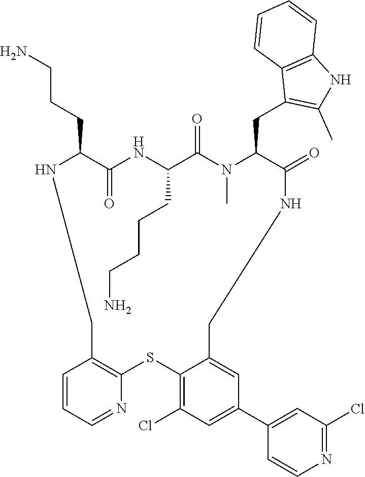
N1C(CCCN)C(=O)NC(CCCCN)C(=O)N(C)C(CC2=C(C)NC3=C2C=CC=C3)C(=O)NCC2=CC(C3=CC(Cl)=NC=C3)=CC(Cl)=C2SC2=C(C1)C=CC=N2
